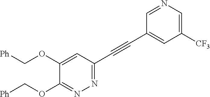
N1=C(C#CC2=CC([CF3])=CN=C2)C=C(OC[Ph])C(OC[Ph])=N1
